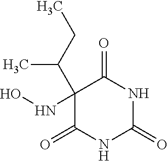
C1(=O)NC(=O)NC(=O)C1(C(CC)C)NO
